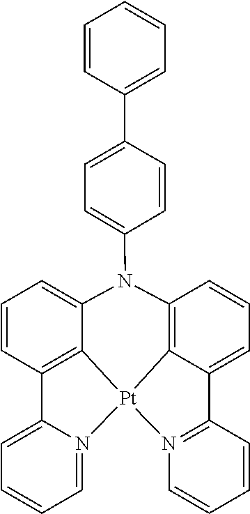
C12=C3C(=CC=C1)C1=N([Pt]34C3=C(C=CC=C3N2C2=CC=C(C3=CC=CC=C3)C=C2)C2=CC=CC=N24)C=CC=C1
